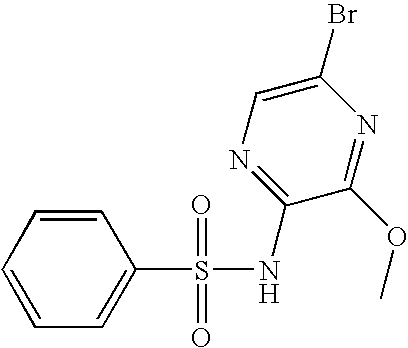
C1=CC=C(S(NC2=NC=C(Br)N=C2OC)(=O)=O)C=C1
